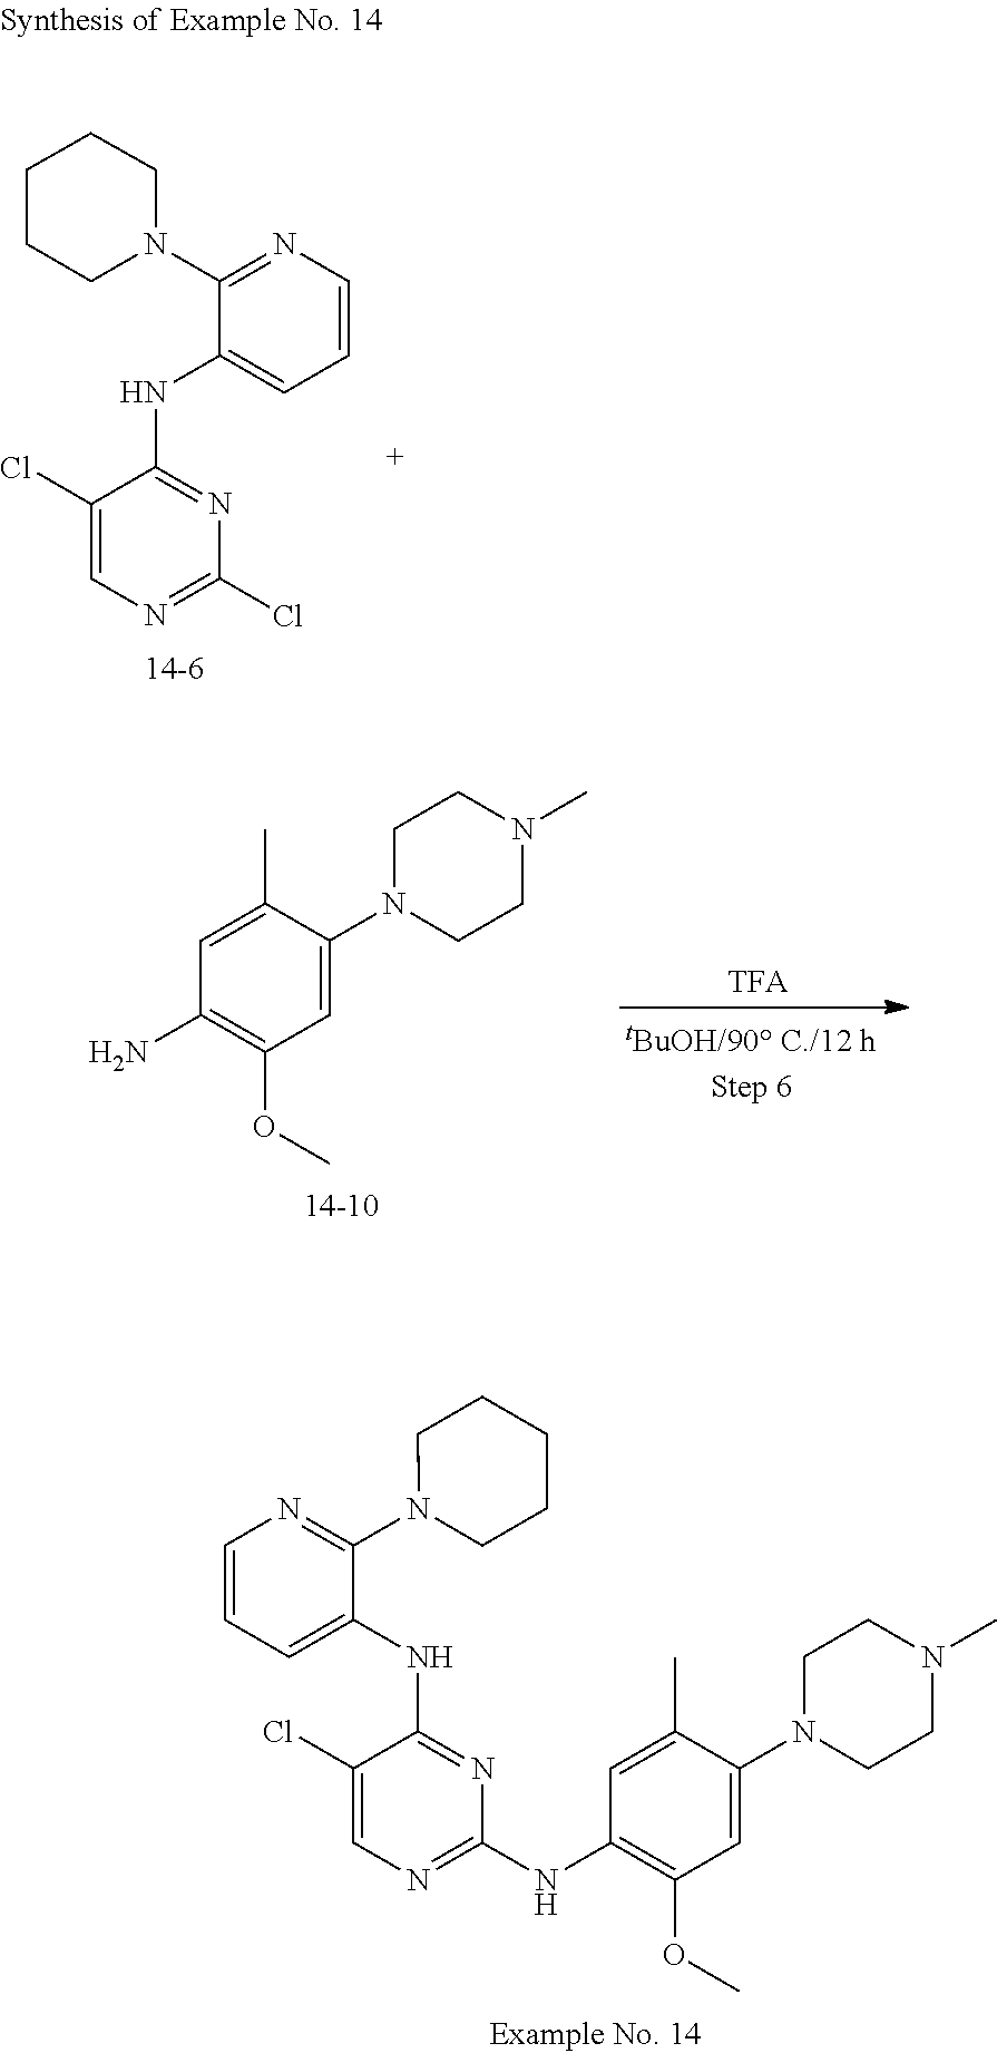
N(C1=NC(NC2=C(OC)C=C(N3CCN(C)CC3)C(C)=C2)=NC=C1Cl)C1=CC=CN=C1N1CCCCC1.C1=CN=C(N2CCCCC2)C(NC2=NC(Cl)=NC=C2Cl)=C1.C1=C(C)C(N2CCN(C)CC2)=CC(OC)=C1N
